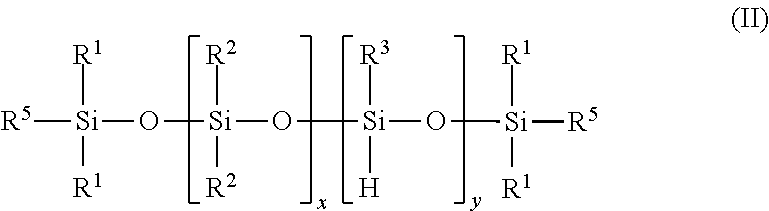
[R5][Si]([R1])([R1])O[Si](O[Si](O[Si]([R1])([R1])[R5])([R3])[H])([R2])[R2]
